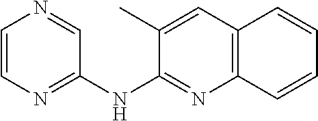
C1=CN=C(NC2=NC3=C(C=C2C)C=CC=C3)C=N1
